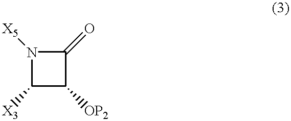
N1([X5])C([X3])C([OP2])C1=O
